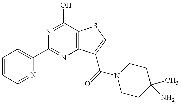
C1(C2=NC3=C(C(O)=N2)SC=C3C(=O)N2CCC(C)(N)CC2)=CC=CC=N1
